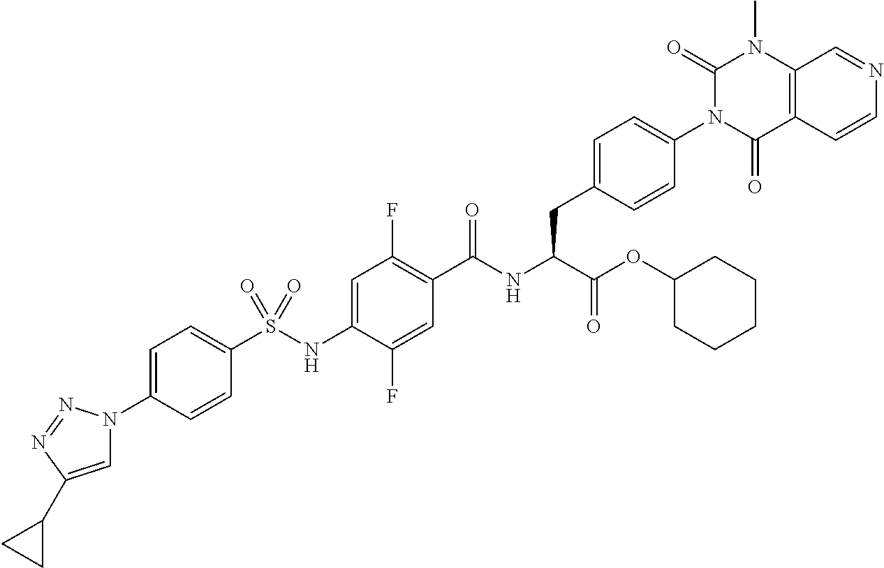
C1=C(C2CC2)N=NN1C1=CC=C(S(NC2=CC(F)=C(C(NC(C(OC3CCCCC3)=O)CC3=CC=C(N4C(=O)C5=C(N(C)C4=O)C=NC=C5)C=C3)=O)C=C2F)(=O)=O)C=C1
